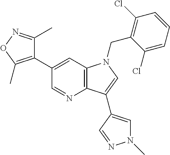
C1(C2=C(C)ON=C2C)=CC2=C(N=C1)C(C1=CN(C)N=C1)=CN2CC1=C(Cl)C=CC=C1Cl
